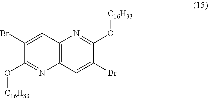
C12=C(N=C(O[C16H33])C(Br)=C1)C=C(Br)C(O[C16H33])=N2
